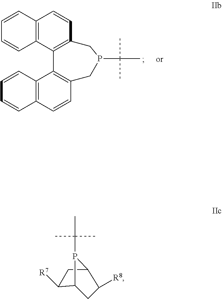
C12=C(C=CC3=C1C1=C(C=CC4=C1C=CC=C4)CP(C(C)(C)C)C3)C=CC=C2.C1C2C([R8])CC(C1[R7])P2C(C)(C)C
